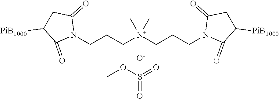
C([N+](CCCN1C(=O)C([PiB1000])CC1=O)(C)C)CCN1C(=O)CC([PiB1000])C1=O.COS(=O)(=O)[O-]
